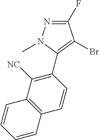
CN1N=C(F)C(Br)=C1C1=C([NC])C2=C(C=C1)C=CC=C2
